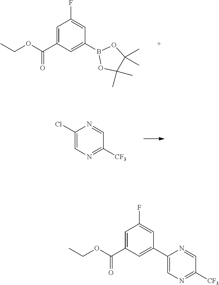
C1=C(C(OCC)=O)C=C(B2OC(C)(C)C(C)(C)O2)C=C1F.C1(Cl)=CN=C([CF3])C=N1.C1=C(C(OCC)=O)C=C(C2=CN=C([CF3])C=N2)C=C1F
